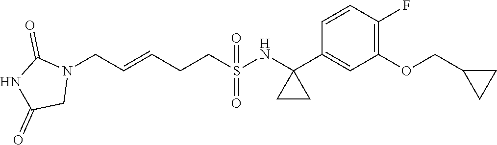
N1(CC=CCCS(=O)(=O)NC2(C3=CC(OCC4CC4)=C(F)C=C3)CC2)C(=O)NC(=O)C1
